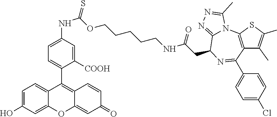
C1=C(O)C=C2C(=C1)C(C1=CC=C(NC(OCCCCCNC(CC3C4=NN=C(C)N4C4=C(C(C5=CC=C(Cl)C=C5)=N3)C(C)=C(C)S4)=O)=S)C=C1[COOH])=C1C(=CC(=O)C=C1)O2
